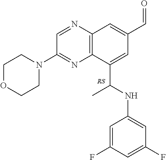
C1OCCN(C2=NC3=C(N=C2)C=C(C=O)C=C3C(NC2=CC(F)=CC(F)=C2)C)C1
